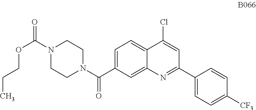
C1=C(C(N2CCN(C(=O)OCCC)CC2)=O)C=C2C(=C1)C(Cl)=CC(C1=CC=C([CF3])C=C1)=N2
